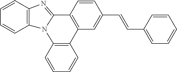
C1=CC2=C(C=C1)N1C(=NC3=C1C=CC=C3)C1=C2C=C(C=CC2=CC=CC=C2)C=C1
